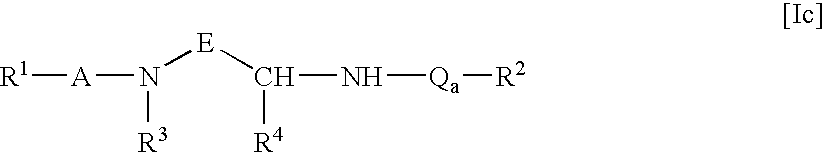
N([E]C([R4])N[Qa][R2])([R3])[A][R1]
